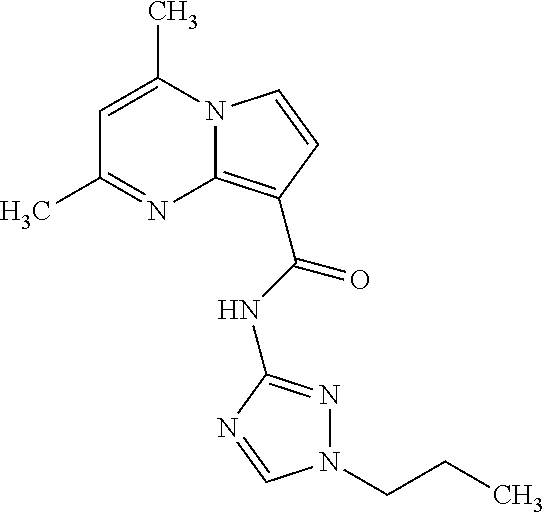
C1=C(C)N2C(=C(C(NC3=NN(CCC)C=N3)=O)C=C2)N=C1C
